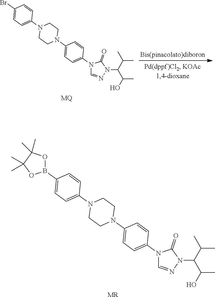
N1(C2=CC=C(N3CCN(C4=CC=C(B5OC(C)(C)C(C)(C)O5)C=C4)CC3)C=C2)C=NN(C(C(C)O)C(C)C)C1=O.[MR].N1(C2=CC=C(N3CCN(C4=CC=C(Br)C=C4)CC3)C=C2)C=NN(C(C(C)O)C(C)C)C1=O.[MQ]
